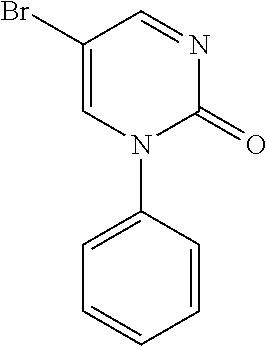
C1(Br)=CN(C2=CC=CC=C2)C(=O)N=C1
